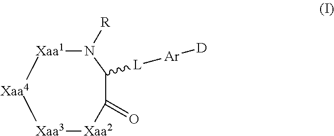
[Xaa1]1[Xaa4][Xaa3][Xaa2]C(=O)C([L][Ar][D])N1[R]
